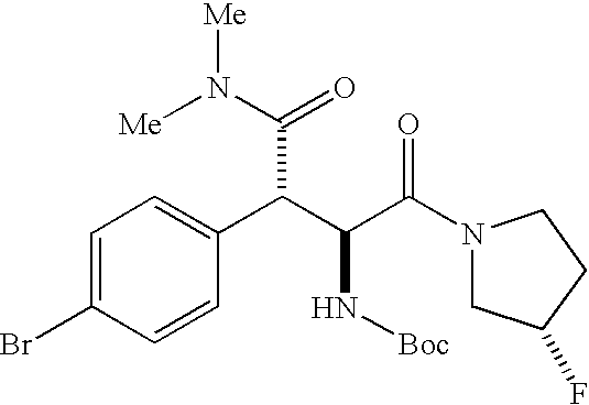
C1=C(Br)C=CC(C(C(C(N2CC(F)CC2)=O)N[Boc])C(N([Me])[Me])=O)=C1
